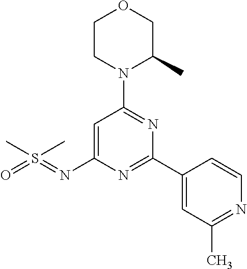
O1CCN(C2=NC(C3=CC(C)=NC=C3)=NC(N=S(=O)(C)C)=C2)C(C)C1
